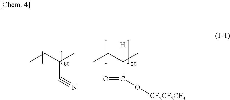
CCC(C)C#N.CCC(C)(C(O[CF2CF2CF3])=O)[H]
